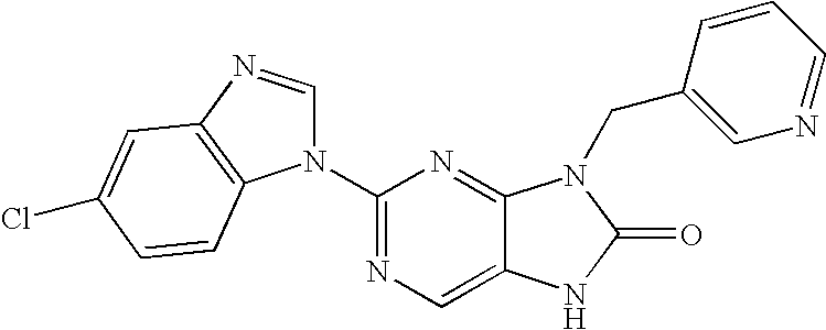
C12=CN=C(N3C=NC4=C3C=CC(Cl)=C4)N=C1N(CC1=CN=CC=C1)C(=O)N2
